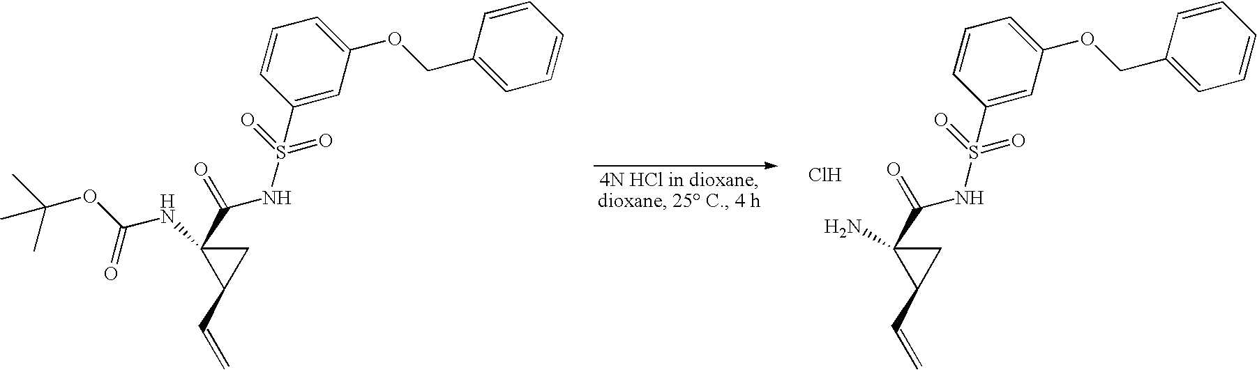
C1(C=C)CC1(N)C(=O)NS(C1=CC(OCC2=CC=CC=C2)=CC=C1)(=O)=O.Cl.C1(C=C)CC1(NC(OC(C)(C)C)=O)C(=O)NS(C1=CC(OCC2=CC=CC=C2)=CC=C1)(=O)=O
